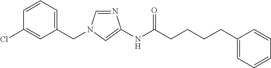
C1=NC(NC(=O)CCCCC2=CC=CC=C2)=CN1CC1=CC=CC(Cl)=C1
